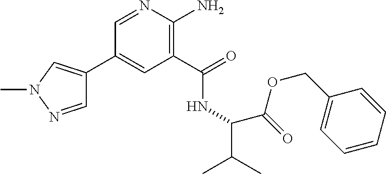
C1(C2=CN(C)N=C2)=CC(C(=O)NC(C(C)C)C(=O)OCC2=CC=CC=C2)=C(N)N=C1
